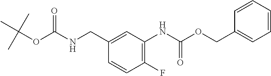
C1=CC(CNC(OC(C)(C)C)=O)=CC(NC(OCC2=CC=CC=C2)=O)=C1F
